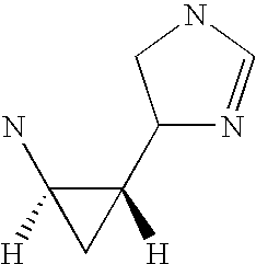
C1([H])(C2N=CNC2)C([H])(N)C1
